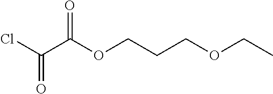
ClC(C(OCCCOCC)=O)=O
